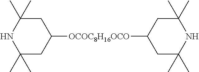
C1C(C)(C)NC(C)(C)CC1[OCOC8H16OCO]C1CC(C)(C)NC(C)(C)C1
